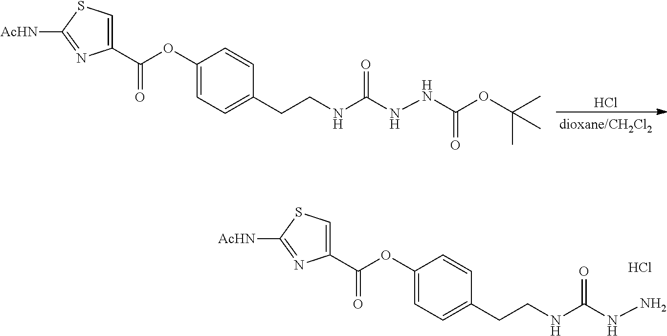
C1(OC(C2=CSC([AcHN])=N2)=O)=CC=C(CCNC(NNC(OC(C)(C)C)=O)=O)C=C1.Cl.C1(OC(C2=CSC([AcHN])=N2)=O)=CC=C(CCNC(NN)=O)C=C1.Cl
